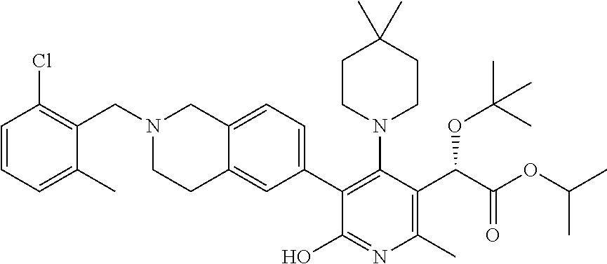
N1(CC2=C(Cl)C=CC=C2C)CCC2=CC(C3=C(N4CCC(C)(C)CC4)C(C(C(=O)OC(C)C)OC(C)(C)C)=C(C)N=C3O)=CC=C2C1
